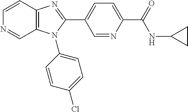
C12=C(C=CN=C1)N=C(C1=CC=C(C(NC3CC3)=O)N=C1)N2C1=CC=C(Cl)C=C1
